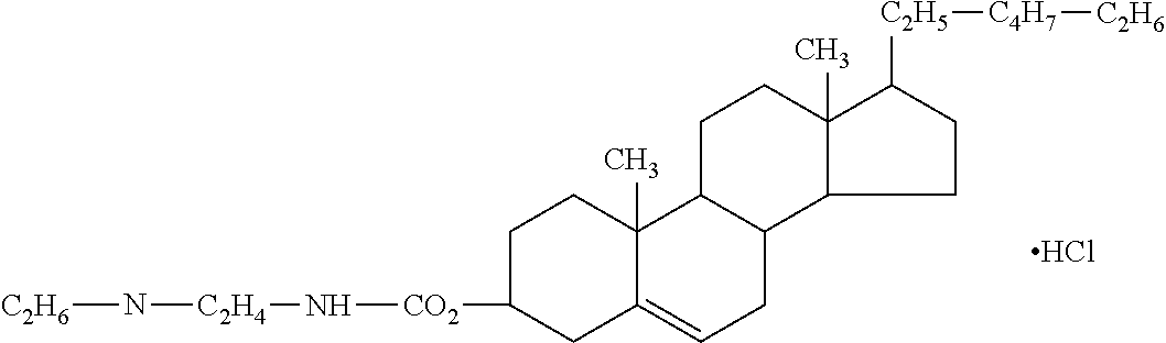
[C2H6]N[C2H4]N[CO2]C1CCC2(C)C(=CCC3C2CCC2(C)C3CCC2[C2H5][C4H7][C2H6])C1.Cl
